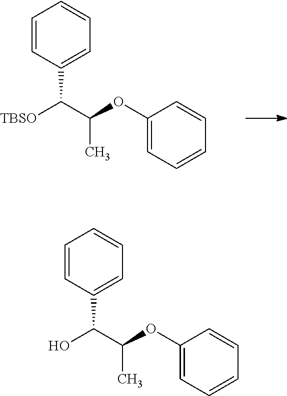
C1=CC(C([TBSO])C(C)OC2=CC=CC=C2)=CC=C1.C1=CC(C(O)C(C)OC2=CC=CC=C2)=CC=C1
